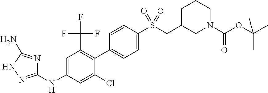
C1=C(C2=C(C(F)(F)F)C=C(NC3=NNC(N)=N3)C=C2Cl)C=CC(S(CC2CCCN(C(OC(C)(C)C)=O)C2)(=O)=O)=C1
